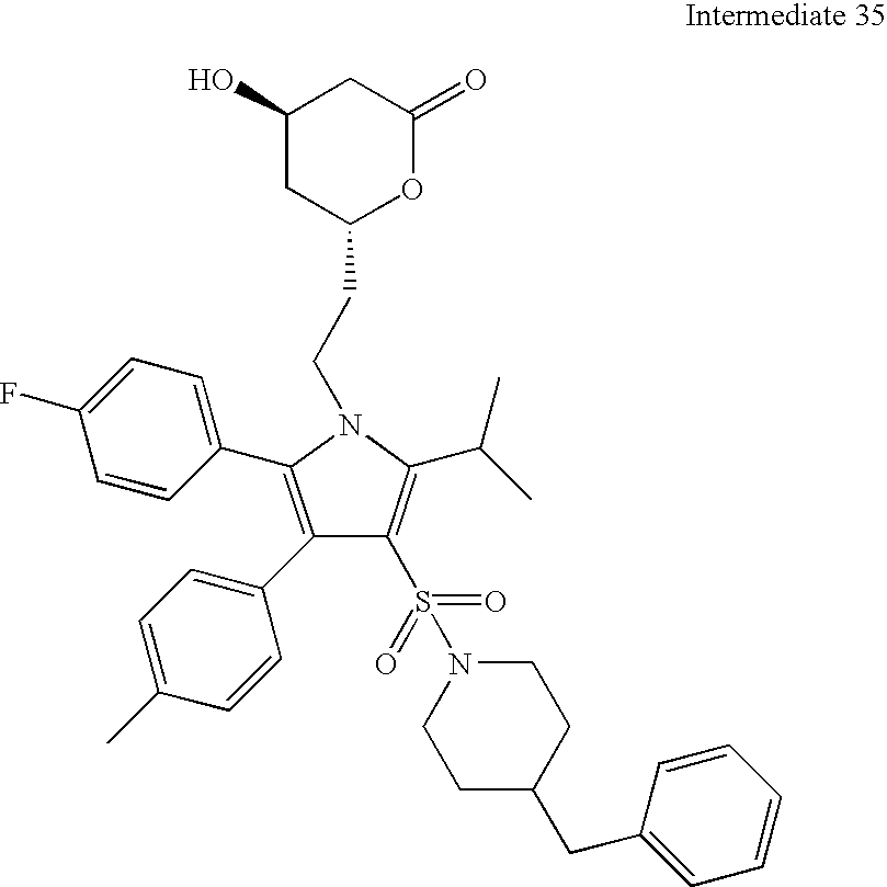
C(N1C(C(C)C)=C(S(N2CCC(CC3=CC=CC=C3)CC2)(=O)=O)C(C2=CC=C(C)C=C2)=C1C1=CC=C(F)C=C1)CC1OC(=O)CC(O)C1
